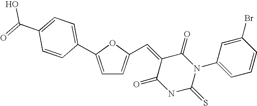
C1=C(C2=CC=C(C(=O)O)C=C2)OC(C=C2C(=O)NC(=S)N(C3=CC=CC(Br)=C3)C2=O)=C1
